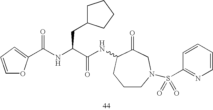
C1CN(S(C2=NC=CC=C2)(=O)=O)CC(=O)C(NC(C(NC(=O)C2=CC=CO2)CC2CCCC2)=O)C1
